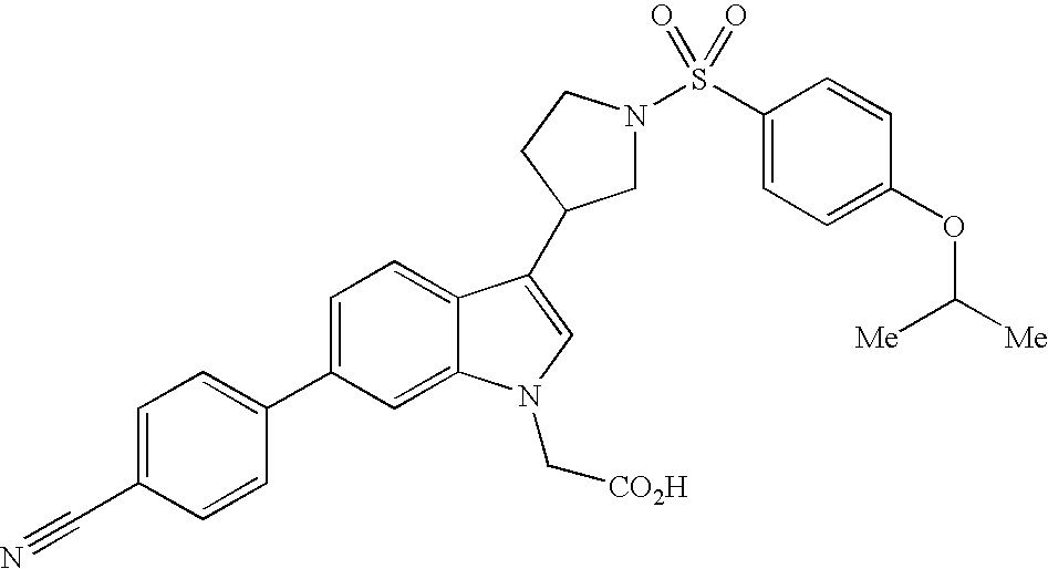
C1(C2=CC=C(C#N)C=C2)=CC=C2C(=C1)N(C[CO2H])C=C2C1CN(S(C2=CC=C(OC([Me])[Me])C=C2)(=O)=O)CC1
